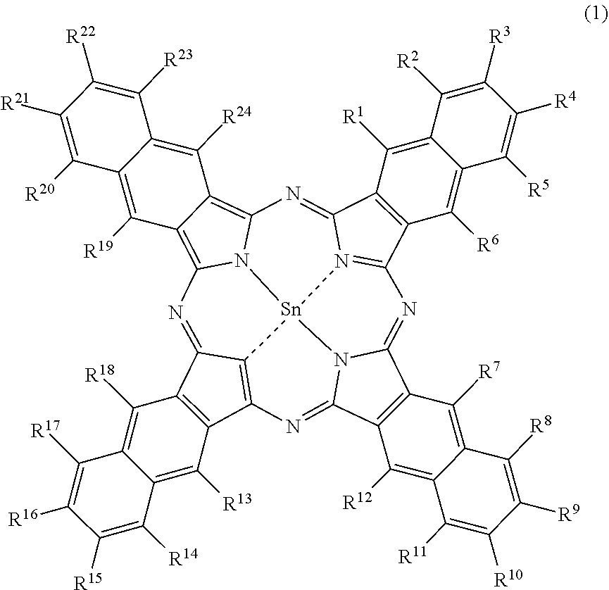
C12=C(C3=C4C1=NC1=C5C(=C6N1[Sn]41N4=C(C7=C(C4=N6)C([R1])=C4C(=C7[R6])C([R5])=C([R4])C([R3])=C4[R2])N=C4C6=C(C(=N3)N41)C([R12])=C1C(=C6[R7])C([R8])=C([R9])C([R10])=C1[R11])C([R24])=C1C(=C5[R19])C([R20])=C([R21])C([R22])=C1[R23])C([R13])=C1C(=C2[R18])C([R17])=C([R16])C([R15])=C1[R14]
